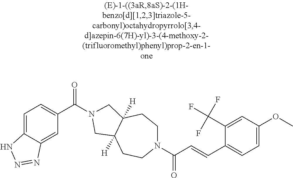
C1=C2C(=CC(C(=O)N3CC4([H])CCN(C(C=CC5=CC=C(OC)C=C5C(F)(F)F)=O)CCC4([H])C3)=C1)N=NN2
